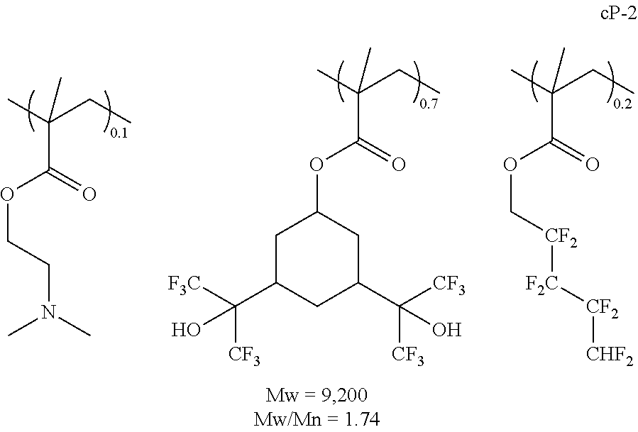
CC(CC)(C)C(=O)OCCN(C)C.CC(CC)(C)C(=O)OC[CF2][F2C][CF2][CHF2].CC(CC)(C)C(=O)OC1CC(C([CF3])([F3C])O)CC(C([CF3])([CF3])O)C1
